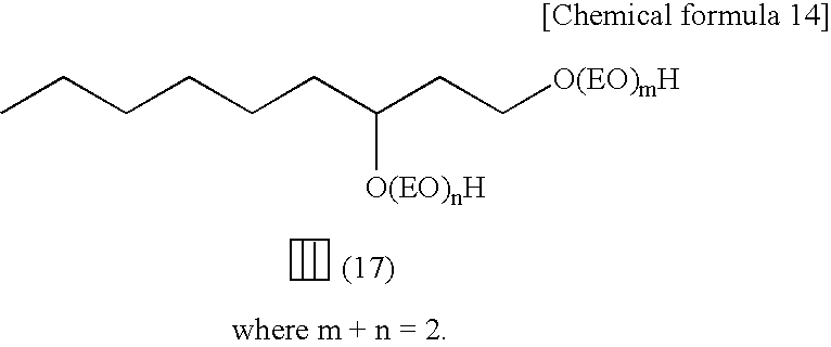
CCCCCCC(CC[O(EO)mH])[O(EO)nH]
